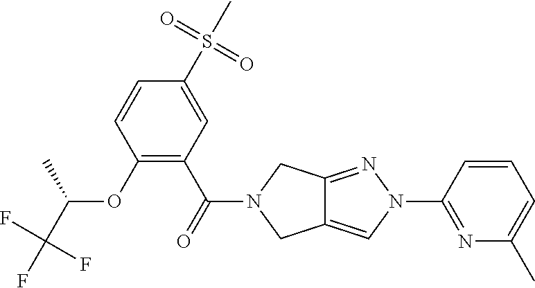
C1=CC(N2C=C3C(=N2)CN(C(C2=C(OC(C(F)(F)F)C)C=CC(S(C)(=O)=O)=C2)=O)C3)=NC(C)=C1
